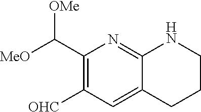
C12=NC(C([MeO])[OMe])=C([OHC])C=C1CCCN2
